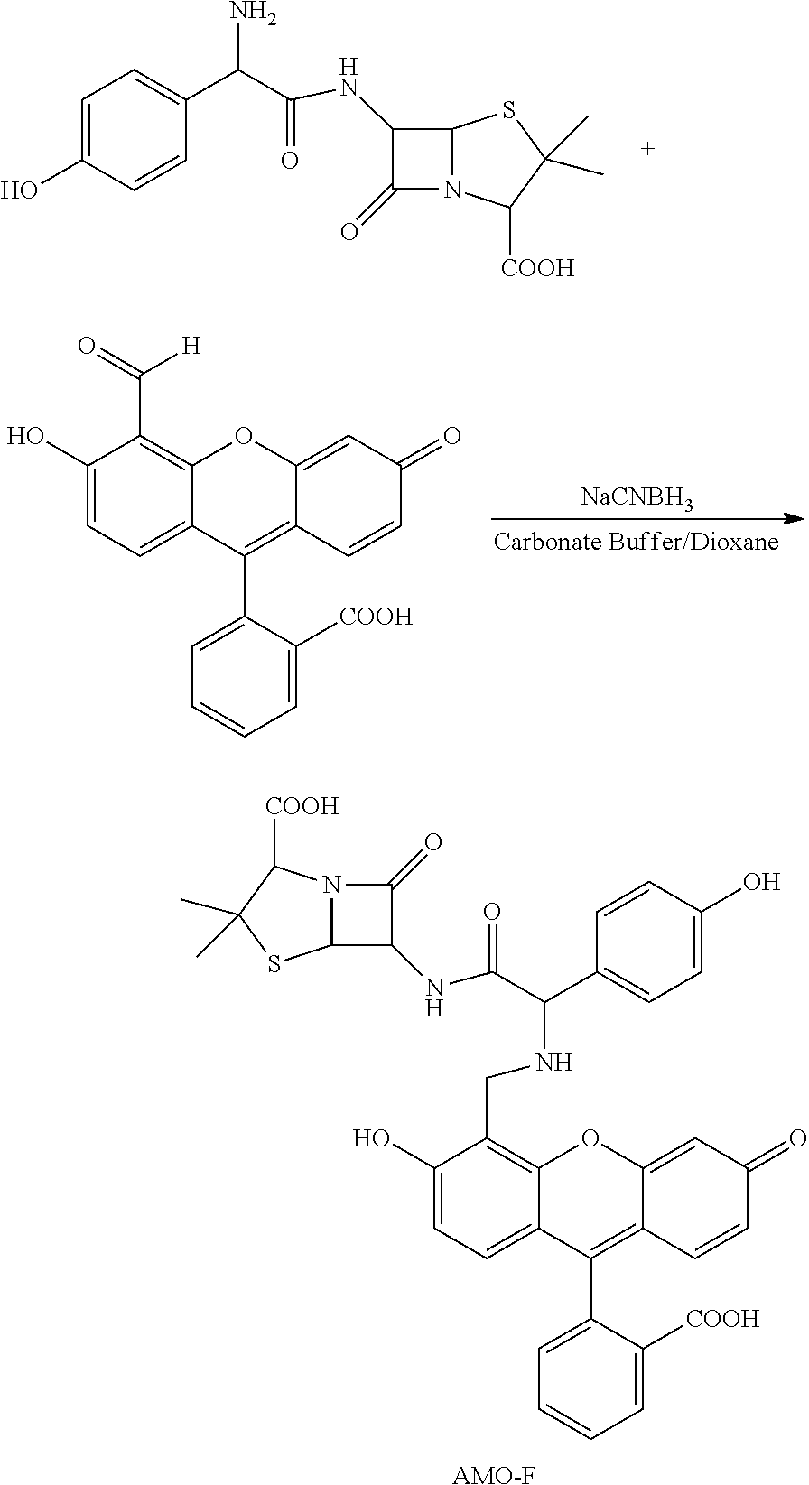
C1(C)(C)C([COOH])N2C(=O)C(NC(C(C3=CC=C(O)C=C3)N)=O)C2S1.[NaCNBH3].C1=C(O)C(C(=O)[H])=C2OC3=CC(=O)C=CC3=C(C3=CC=CC=C3[COOH])C2=C1.C1=C(O)C(CNC(C2=CC=C(O)C=C2)C(=O)NC2C(=O)N3C2SC(C)(C)C3[COOH])=C2OC3=CC(=O)C=CC3=C(C3=CC=CC=C3[COOH])C2=C1.[AMO-F]
